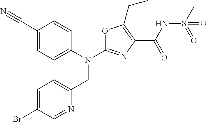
N(C1=NC(C(NS(C)(=O)=O)=O)=C(CC)O1)(CC1=CC=C(Br)C=N1)C1=CC=C(C#N)C=C1
